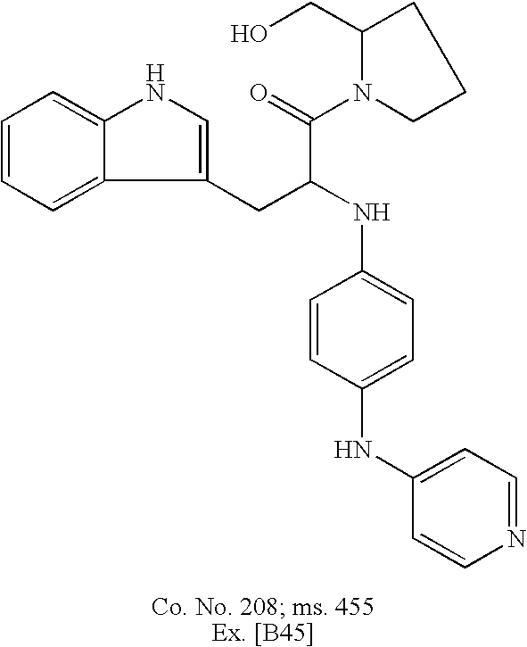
C1=CC=C2C(=C1)NC=C2CC(NC1=CC=C(NC2=CC=NC=C2)C=C1)C(=O)N1C(CO)CCC1
